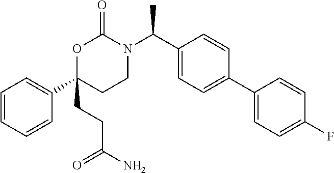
C1(C2(CCC(N)=O)CCN(C(C3=CC=C(C4=CC=C(F)C=C4)C=C3)C)C(=O)O2)=CC=CC=C1
